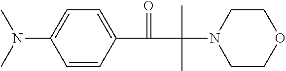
C1=CC(C(C(N2CCOCC2)(C)C)=O)=CC=C1N(C)C
